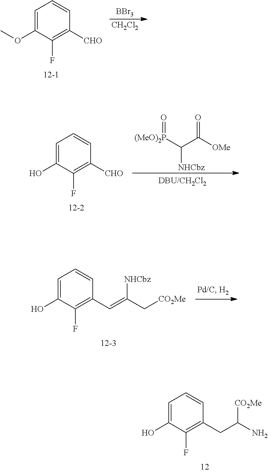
[BBr3].[CH2Cl2].C1=C(OC)C(F)=C([CHO])C=C1.C([(MeO)2P]=O)([NHCbz])C([OMe])=O.C1=C(O)C(F)=C([CHO])C=C1.C1=C(O)C(F)=C(C=C(C[CO2Me])[NHCbz])C=C1.C1=C(O)C(F)=C(CC(N)[CO2Me])C=C1
